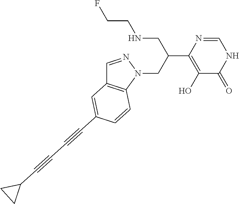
OC1=C(C(CN2N=CC3=C2C=CC(C#CC#CC2CC2)=C3)CNCCF)N=CNC1=O
